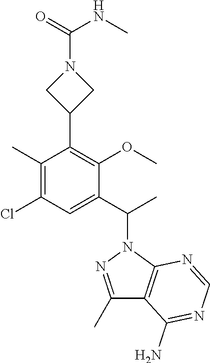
C(N1CC(C2=C(OC)C(C(C)N3N=C(C)C4=C3N=CN=C4N)=CC(Cl)=C2C)C1)(=O)NC
